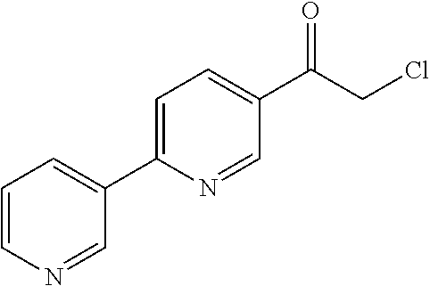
C1(C(CCl)=O)=CC=C(C2=CC=CN=C2)N=C1
